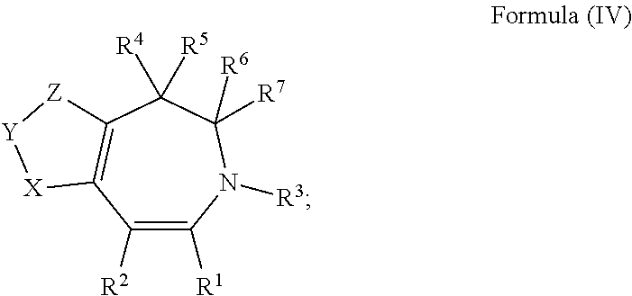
C1([R2])=C([R1])N([R3])C([R6])([R7])C([R4])([R5])C2=C1[X][Y][Z]2
